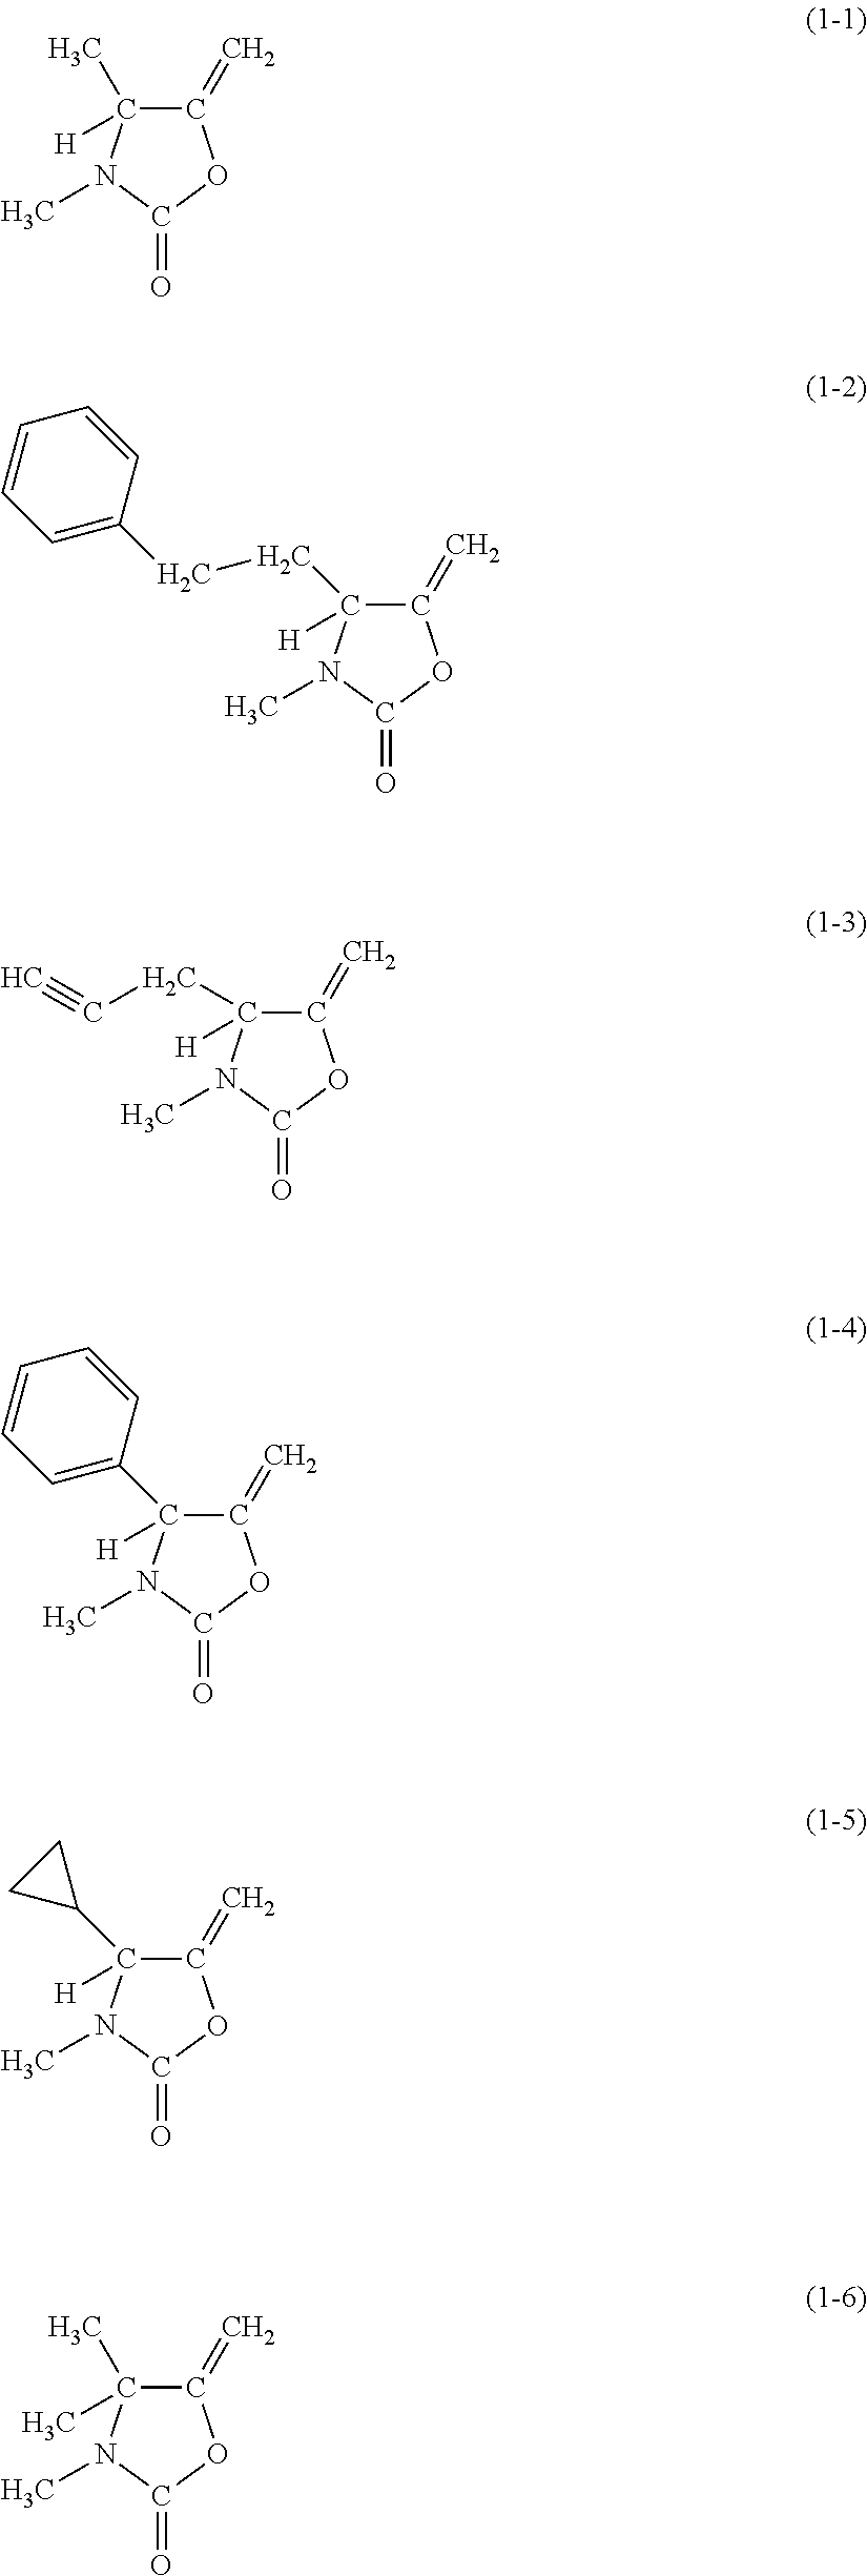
C1(=C)C(C)([H])N(C)C(=O)O1.C1(=C)C(CCC2=CC=CC=C2)([H])N(C)C(=O)O1.C1(=C)C(CC#C)([H])N(C)C(=O)O1.C1(=C)C(C2=CC=CC=C2)([H])N(C)C(=O)O1.C1(=C)C([H])(C2CC2)N(C)C(=O)O1.C1(=C)C(C)(C)N(C)C(=O)O1
